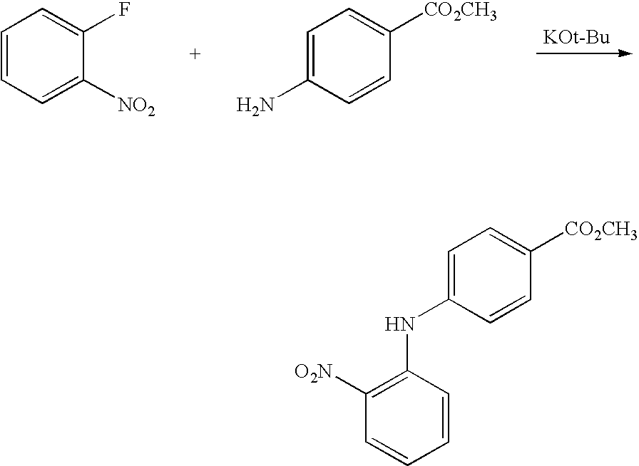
[KOt-Bu].C1=CC=C([NO2])C(F)=C1.C1=C(N)C=CC([CO2CH3])=C1.C1=CC(NC2=CC=C([CO2CH3])C=C2)=C([O2N])C=C1
